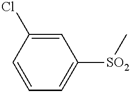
C1=CC=C([SO2]C)C=C1Cl
